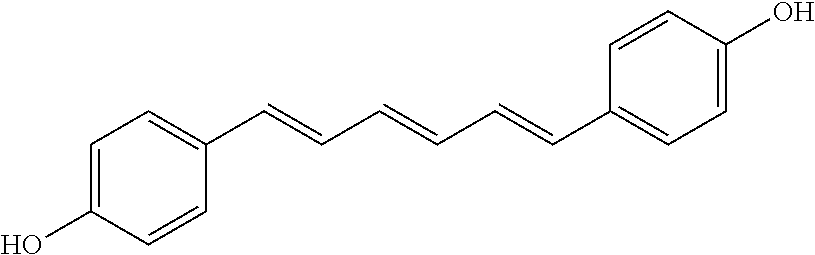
C1=C(O)C=CC(C=CC=CC=CC2=CC=C(O)C=C2)=C1
